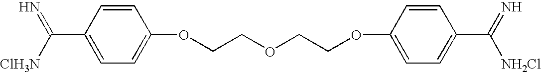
C1=CC(C([ClH3N])=N)=CC=C1OCCOCCOC1=CC=C(C([NH2Cl])=N)C=C1
